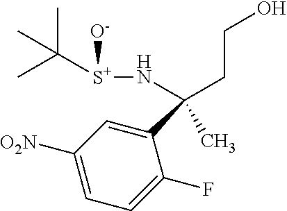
C1(C(C)(N[S+]([O-])C(C)(C)C)CCO)=CC([O2N])=CC=C1F
